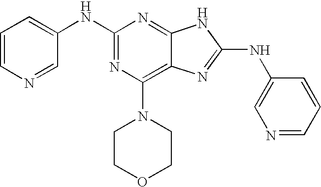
N1=C2C(=C(N3CCOCC3)N=C1NC1=CC=CN=C1)N=C(NC1=CN=CC=C1)N2
